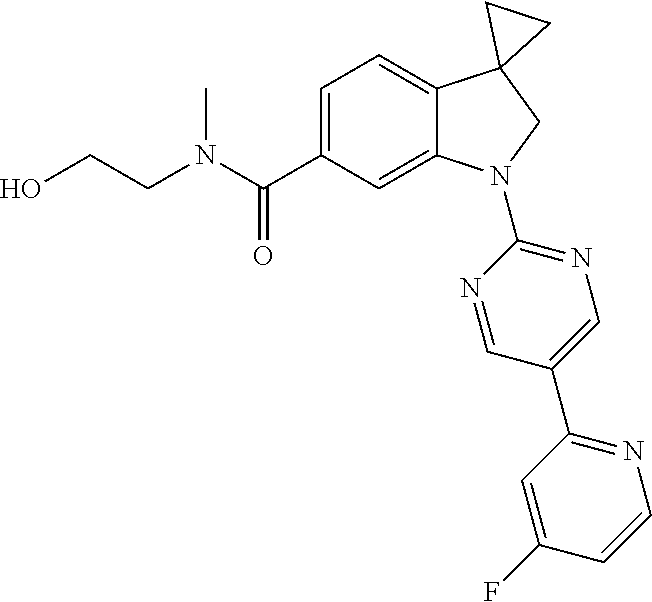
N(C(C1=CC=C2C(=C1)N(C1=NC=C(C3=NC=CC(F)=C3)C=N1)CC21CC1)=O)(C)CCO
